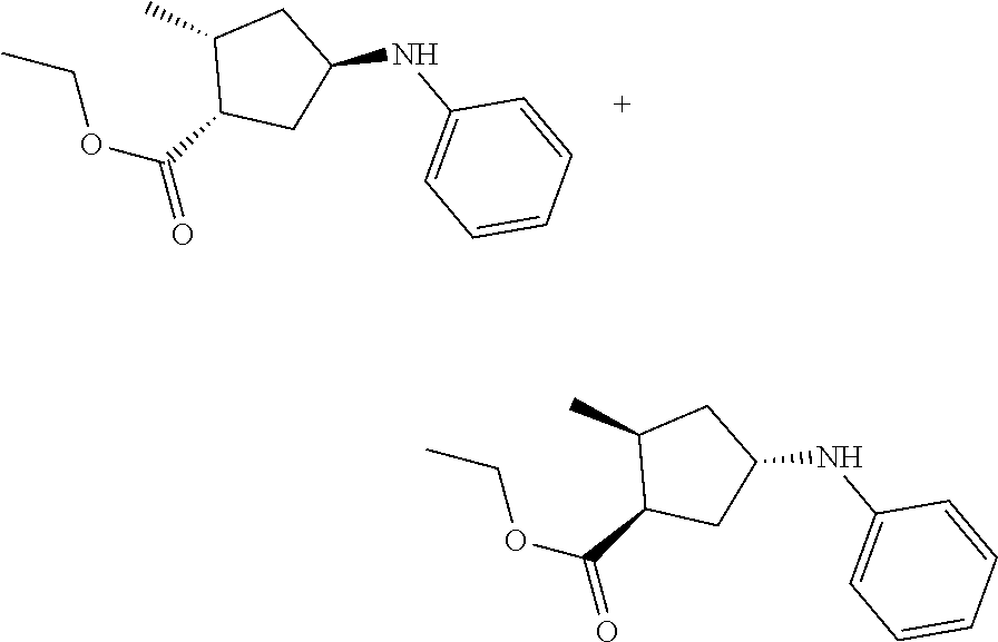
C1(C)C(C(OCC)=O)CC(NC2=CC=CC=C2)C1.C1(C)C(C(OCC)=O)CC(NC2=CC=CC=C2)C1
